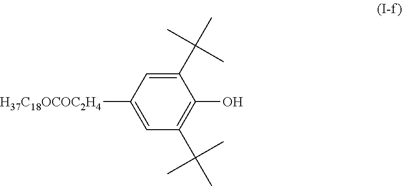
C1(C(C)(C)C)=CC([H37C18OCOC2H4])=CC(C(C)(C)C)=C1O
